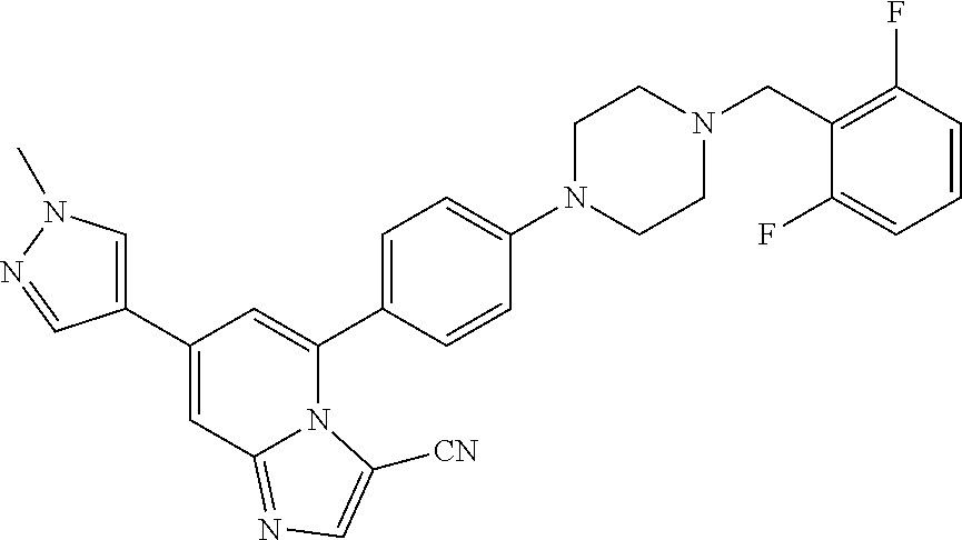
C1(C2=CN(C)N=C2)=CC2=NC=C([CN])N2C(C2=CC=C(N3CCN(CC4=C(F)C=CC=C4F)CC3)C=C2)=C1
